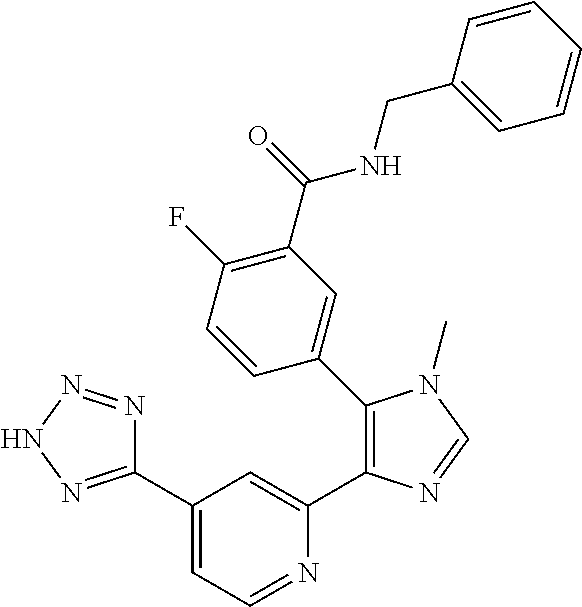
C1(C2=NNN=N2)=CC=NC(C2=C(C3=CC(C(=O)NCC4=CC=CC=C4)=C(F)C=C3)N(C)C=N2)=C1
